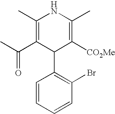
C1(C)=C(C(C)=O)C(C2=C(Br)C=CC=C2)C([CO2Me])=C(C)N1
